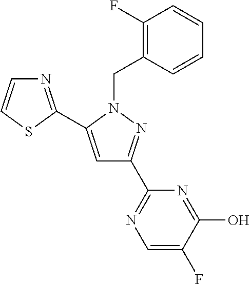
N1=C(C2=CC(C3=NC=C(F)C(O)=N3)=NN2CC2=C(F)C=CC=C2)SC=C1
